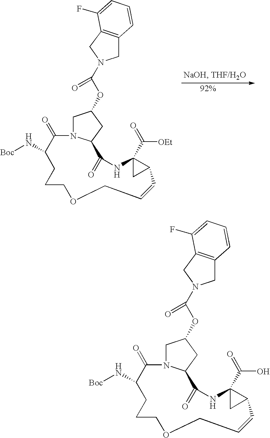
C1N2C(CC1OC(N1CC3=C(C1)C=CC=C3F)=O)C(=O)NC1(C(=O)[OEt])CC1C=CCOCCCC(N[Boc])C2=O.C1N2C(CC1OC(N1CC3=C(C1)C=CC=C3F)=O)C(=O)NC1(C(=O)O)CC1C=CCOCCCC(N[Boc])C2=O
